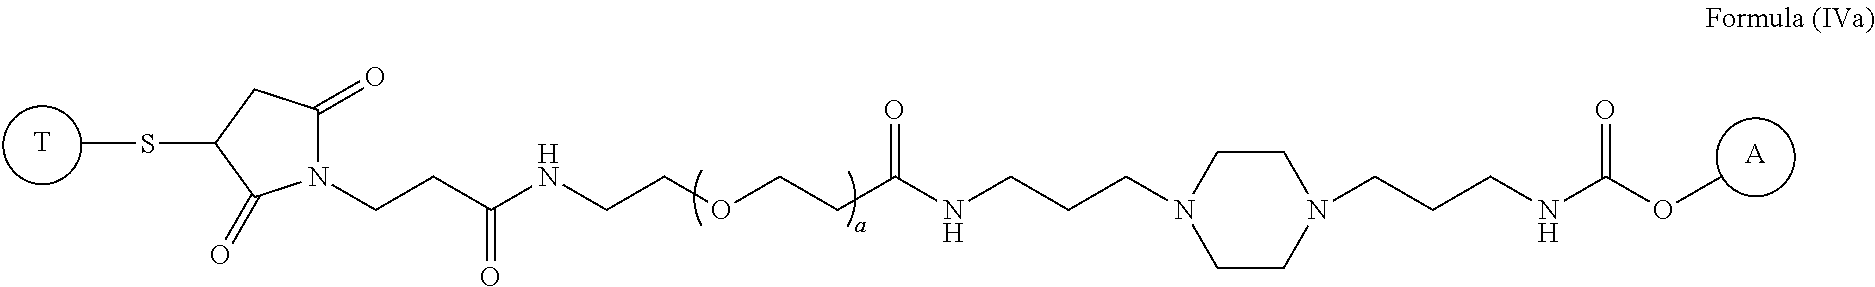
[T].CSC1CC(=O)N(CCC(NCCOCCC(NCCCN2CCN(CCCNC(OC)=O)CC2)=O)=O)C1=O.[A]
